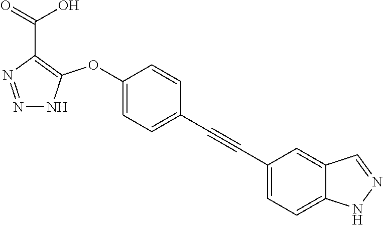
C1(OC2=C(C(=O)O)N=NN2)=CC=C(C#CC2=CC=C3C(=C2)C=NN3)C=C1
